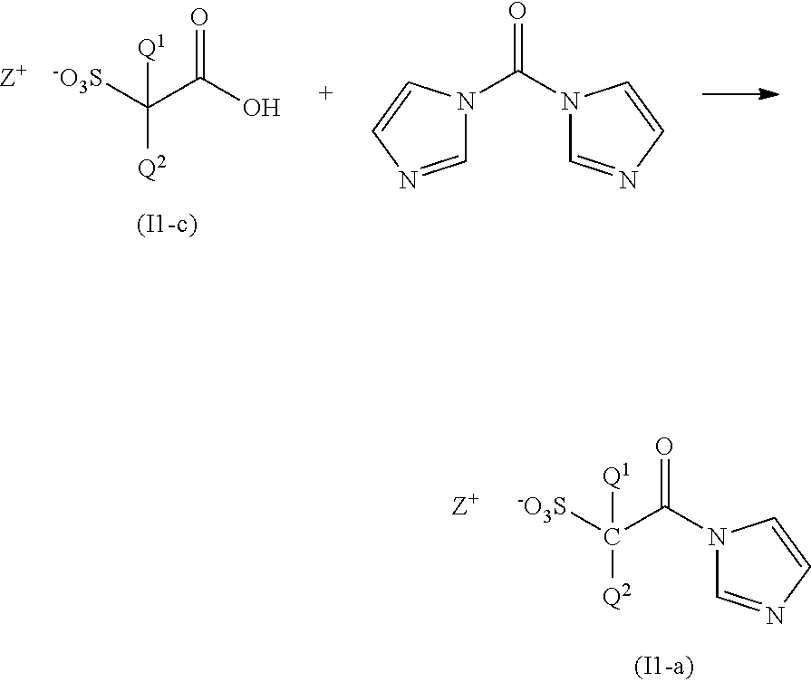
C([Q2])([-O3S])(C(=O)O)[Q1].C(=O)(N1C=NC=C1)N1C=NC=C1.C([Q2])([-O3S])(C(=O)N1C=NC=C1)[Q1]
